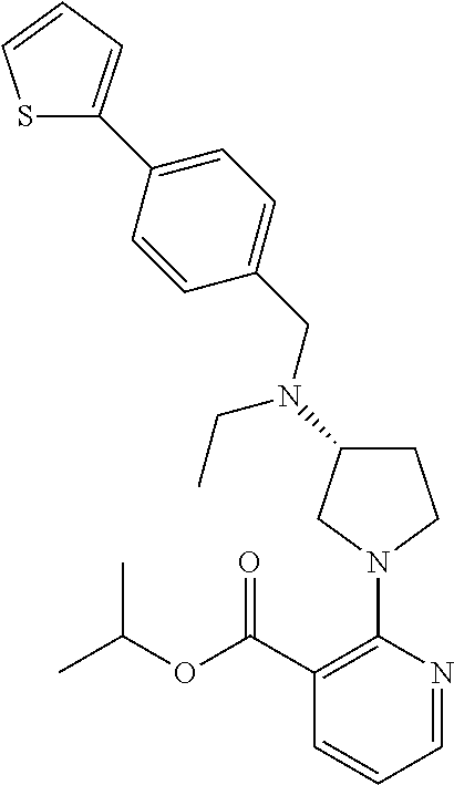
C1=NC(N2CC(N(CC3=CC=C(C4=CC=CS4)C=C3)CC)CC2)=C(C(OC(C)C)=O)C=C1
